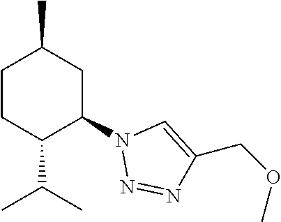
C1CC(C(C)C)C(N2N=NC(COC)=C2)CC1C
